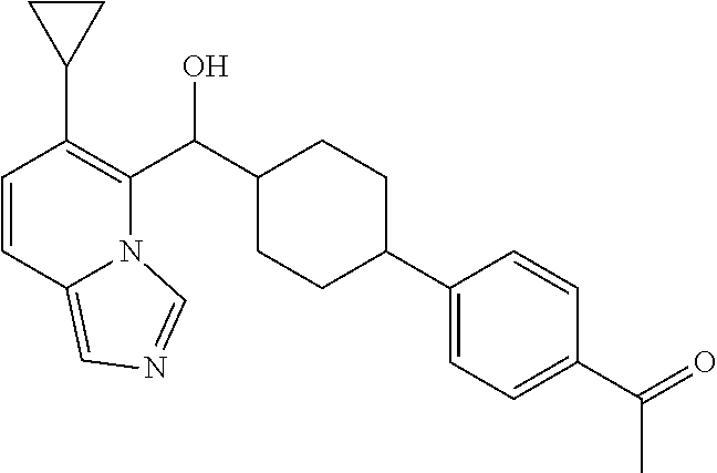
C1=CC2=CN=CN2C(C(C2CCC(C3=CC=C(C(=O)C)C=C3)CC2)O)=C1C1CC1
